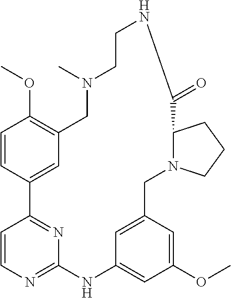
C1=CC2=CC(=C1OC)CN(C)CCNC(=O)C1N(CC3=CC(=CC(OC)=C3)NC3=NC=CC2=N3)CCC1
